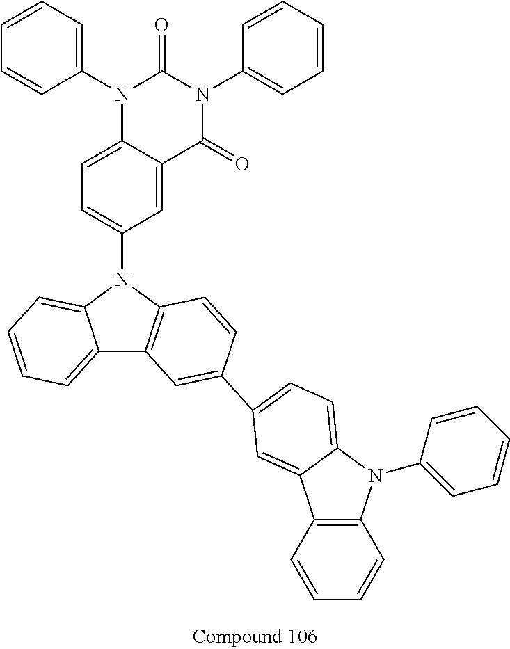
N1(C2=CC=CC=C2)C2=CC=C(N3C4=CC=CC=C4C4=C3C=CC(C3=CC=C5N(C6=CC=CC=C6)C6=C(C=CC=C6)C5=C3)=C4)C=C2C(=O)N(C2=CC=CC=C2)C1=O
